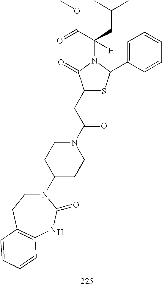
C1(CC(N2CCC(N3CCC4=C(NC3=O)C=CC=C4)CC2)=O)SC(C2=CC=CC=C2)N(C(C(OC)=O)(CC(C)C)[H])C1=O.[H]
